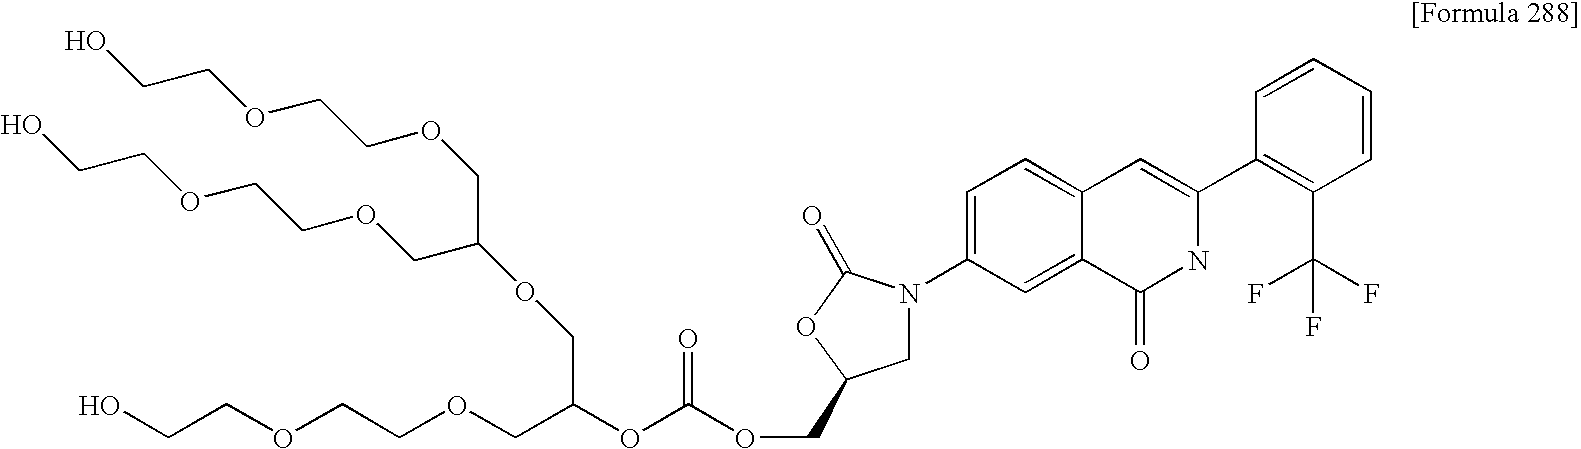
C(OCCO)COCC(OCC(COCCOCCO)OC(OCC1CN(C2=CC=C3C(=C2)C(=O)NC(C2=C(C(F)(F)F)C=CC=C2)=C3)C(=O)O1)=O)COCCOCCO
